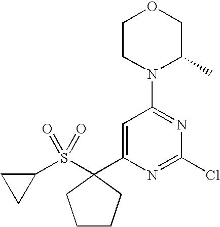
C1(S(=O)(=O)C2(C3=CC(N4C(C)COCC4)=NC(Cl)=N3)CCCC2)CC1
